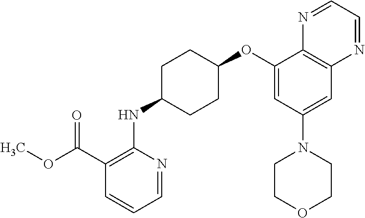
C1(NC2CCC(OC3=CC(N4CCOCC4)=CC4=C3N=CC=N4)CC2)=C(C(OC)=O)C=CC=N1
